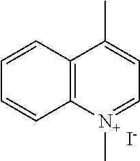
C12=C([N+](C)=CC=C1C)C=CC=C2.[I-]
